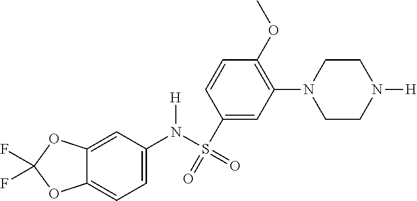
N(S(=O)(=O)C1=CC(N2CCN([H])CC2)=C(OC)C=C1)(C1=CC=C2C(=C1)OC(F)(F)O2)[H]
